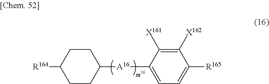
[R164]C1CCC([A16]C2=CC=C([R165])C([X162])=C2[X161])CC1
